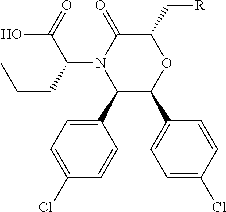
N1(C(CCC)C(O)=O)C(C2=CC=C(Cl)C=C2)C(C2=CC=C(Cl)C=C2)OC(C[R])C1=O
